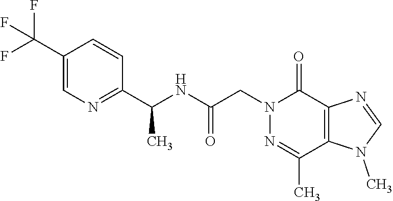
C1(C(F)(F)F)=CN=C(C(NC(CN2C(=O)C3=C(C(C)=N2)N(C)C=N3)=O)C)C=C1
